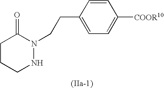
C1CCNN(CCC2=CC=C([COOR10])C=C2)C1=O
